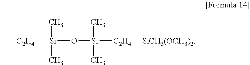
[Si](O[Si]([C2H4][SiCH3(OCH3)2])(C)C)(C)(C)[C2H4]C
